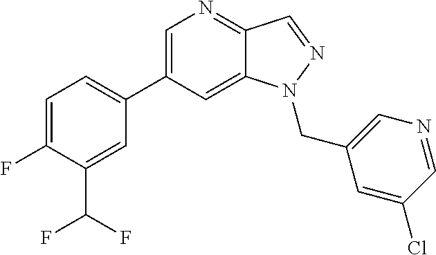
C1=C(C2=CC=C(F)C(C(F)F)=C2)C=C2C(=N1)C=NN2CC1=CN=CC(Cl)=C1
